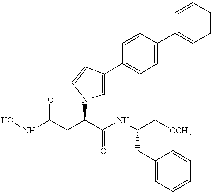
N1(C(CC(NO)=O)C(NC(C[OCH3])CC2=CC=CC=C2)=O)C=C(C2=CC=C(C3=CC=CC=C3)C=C2)C=C1
